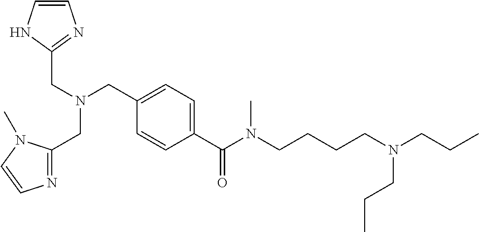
C1(C(=O)N(CCCCN(CCC)CCC)C)=CC=C(CN(CC2=NC=CN2C)CC2=NC=CN2)C=C1
